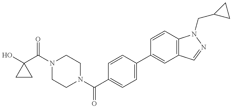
OC1(C(N2CCN(C(C3=CC=C(C4=CC5=C(C=C4)N(CC4CC4)N=C5)C=C3)=O)CC2)=O)CC1
